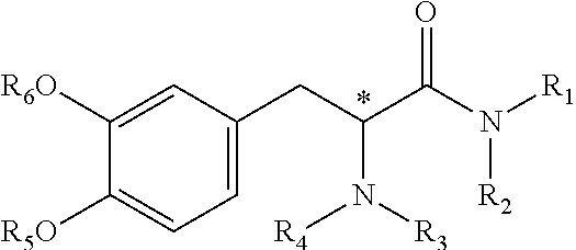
C1=C([R6O])C([R5O])=CC=C1CC(C(N([R1])[R2])=O)N([R3])[R4]
